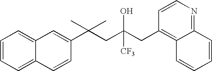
C1=CC(C(CC(CC2=C3C(=NC=C2)C=CC=C3)(O)[CF3])(C)C)=CC2=CC=CC=C12
